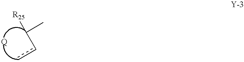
[R25]C(cc)C
